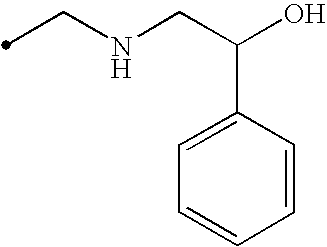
C(NCC(C1=CC=CC=C1)O)C
